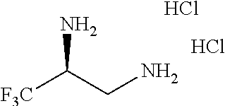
[F3C]C(CN)N.Cl.Cl
